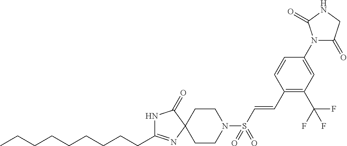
N1C(=O)C2(N=C1CCCCCCCCC)CCN(S(C=CC1=C(C(F)(F)F)C=C(N3C(=O)CNC3=O)C=C1)(=O)=O)CC2
